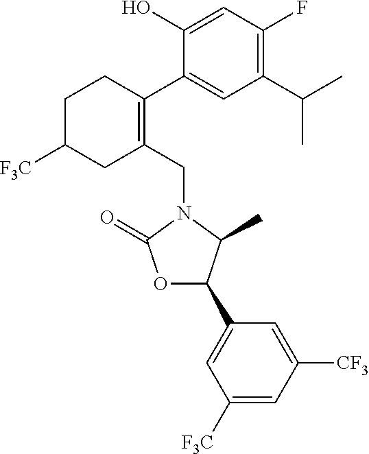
C1(CN2C(=O)OC(C3=CC([F3C])=CC([CF3])=C3)C2C)=C(C2=CC(C(C)C)=C(F)C=C2O)CCC([F3C])C1
